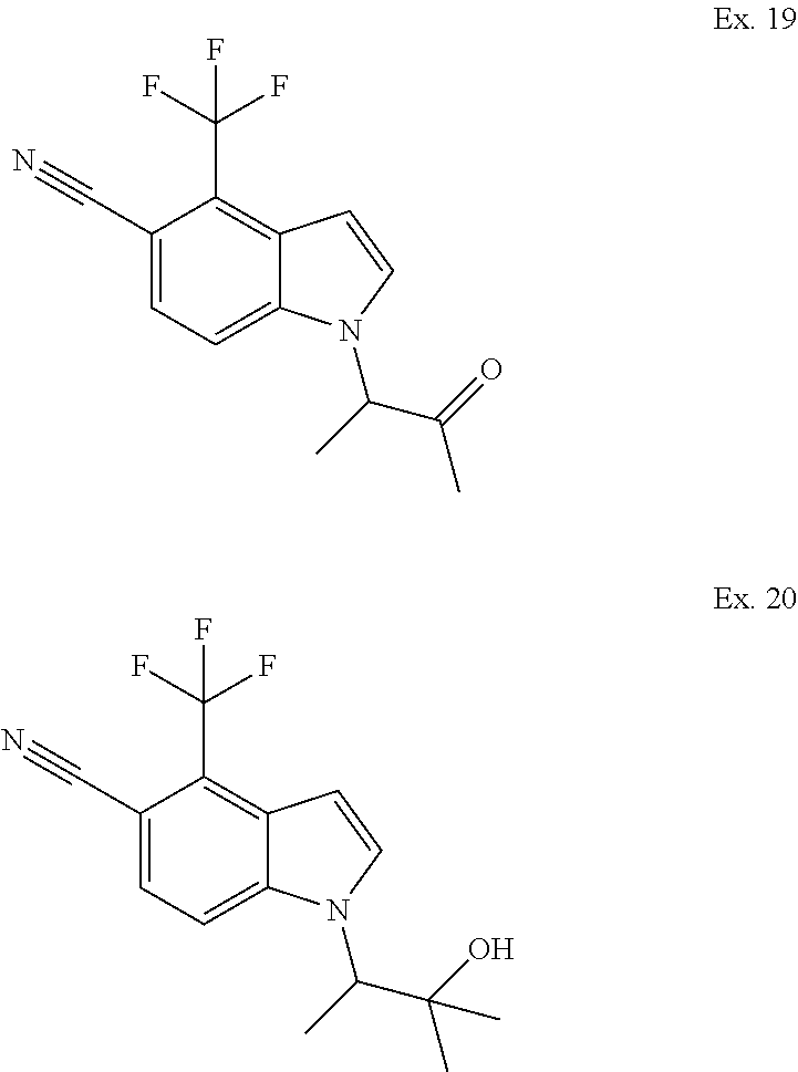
C1(C#N)=CC=C2C(=C1C(F)(F)F)C=CN2C(C)C(=O)C.C1(C#N)=CC=C2C(=C1C(F)(F)F)C=CN2C(C)C(O)(C)C
